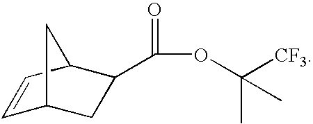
C(=O)(OC([CF3])(C)C)C1CC2C=CC1C2
